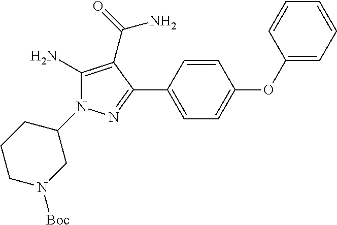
C1(OC2=CC=C(C3=NN(C4CCCN([Boc])C4)C(N)=C3C(=O)N)C=C2)=CC=CC=C1
